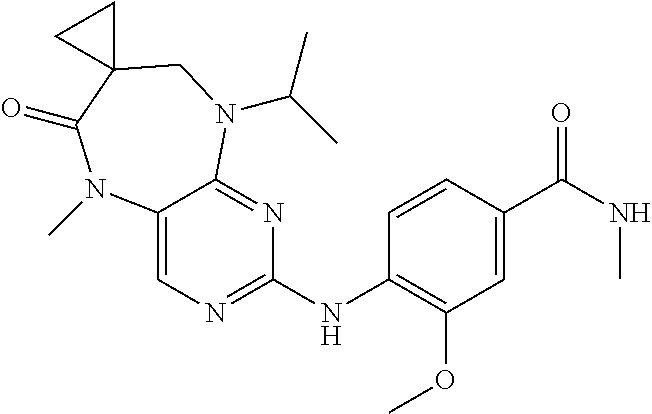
C12=CN=C(NC3=C(OC)C=C(C(NC)=O)C=C3)N=C1N(C(C)C)CC1(C(=O)N2C)CC1
